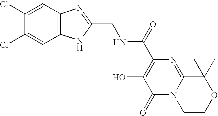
C1(=O)N2C(=NC(C(NCC3=NC4=C(N3)C=C(Cl)C(Cl)=C4)=O)=C1O)C(C)(C)OCC2
